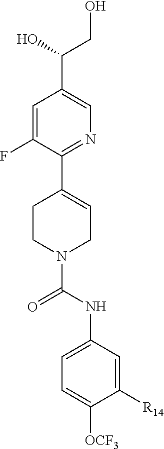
C1=C(F)C(C2=CCN(C(NC3=CC=C([OCF3])C([R14])=C3)=O)CC2)=NC=C1C(O)CO
